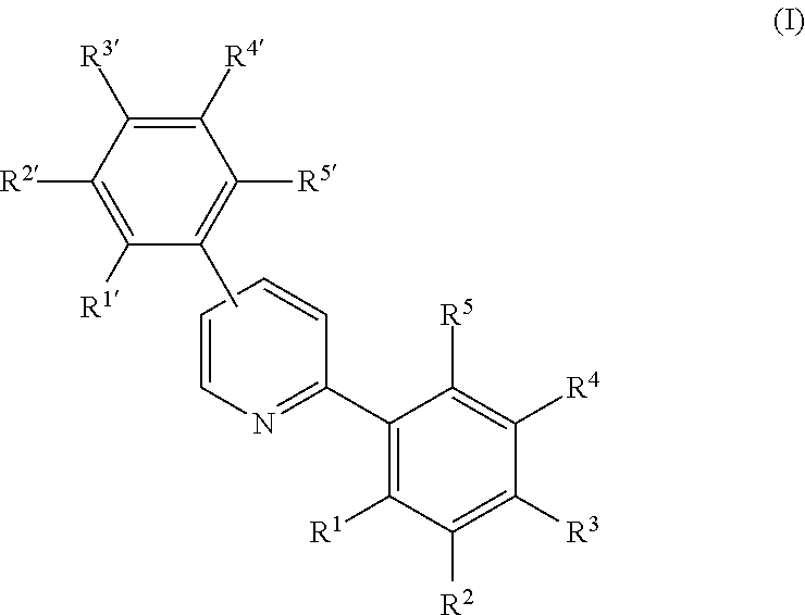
C1(C2=NC=CC=C2)=C([R1])C([R2])=C([R3])C([R4])=C1[R5].CC1=C([R5])C([R4])=C([R3])C([R2])=C1[R1]
